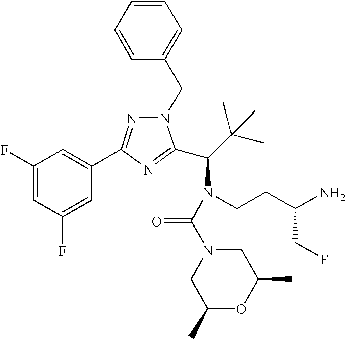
N1(CC2=CC=CC=C2)N=C(C2=CC(F)=CC(F)=C2)N=C1C(C(C)(C)C)N(CCC(N)CF)C(N1CC(C)OC(C)C1)=O
